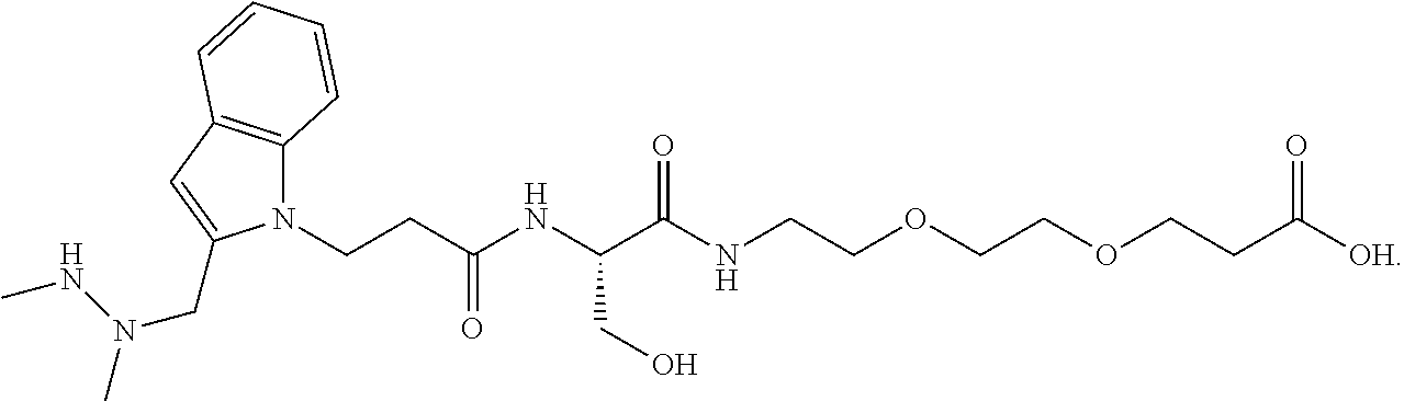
N1(CCC(NC(C(NCCOCCOCCC([OH])=O)=O)CO)=O)C2=C(C=C1CN(NC)C)C=CC=C2
